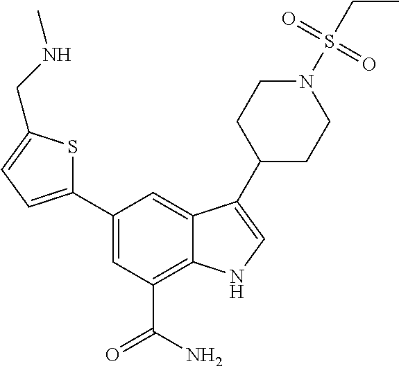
C1=C(C2=CC=C(CNC)S2)C=C2C(=C1C(N)=O)NC=C2C1CCN(S(CC)(=O)=O)CC1
